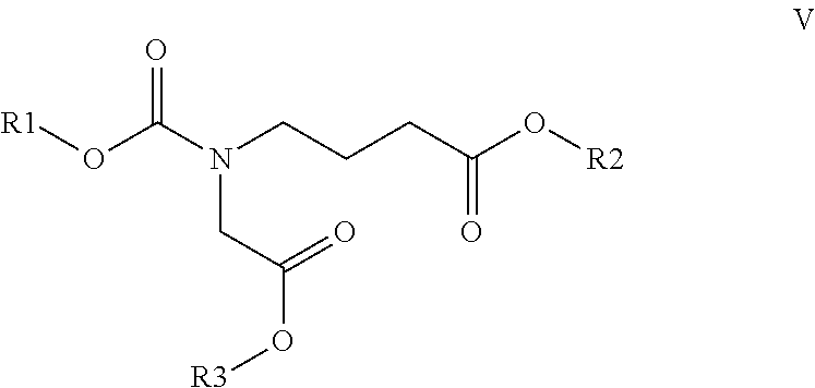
N(CCCC(O[R2])=O)(CC(O[R3])=O)C(O[R1])=O
